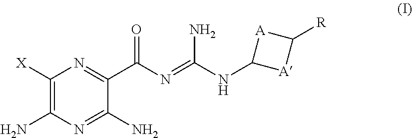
C(NC1[A]C([R])[A]1)(=NC(C1=NC([X])=C(N)N=C1N)=O)N
